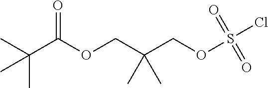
CC(C(OCC(COS(Cl)(=O)=O)(C)C)=O)(C)C
